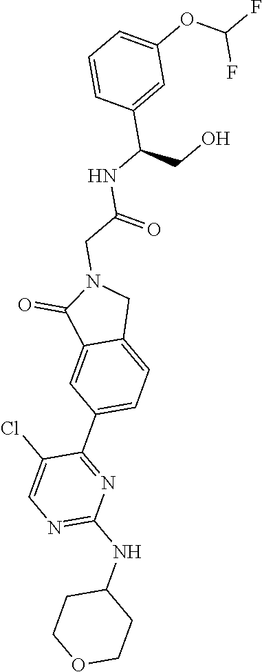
C1(NC2=NC=C(Cl)C(C3=CC=C4C(=C3)C(=O)N(CC(NC(C3=CC(OC(F)F)=CC=C3)CO)=O)C4)=N2)CCOCC1
